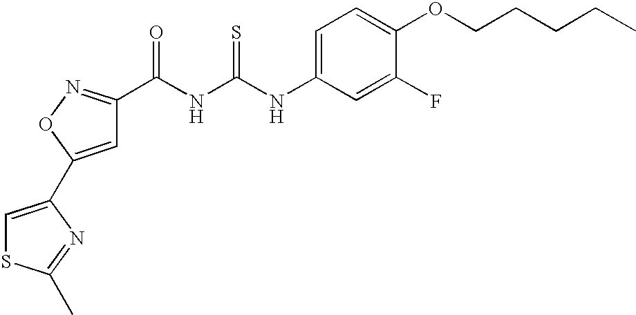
C1=C(C2=CSC(C)=N2)ON=C1C(NC(NC1=CC=C(OCCCCC)C(F)=C1)=S)=O
